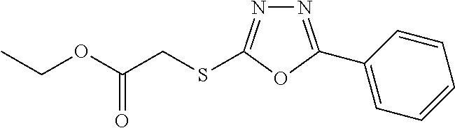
N1=C(C2=CC=CC=C2)OC(SCC(OCC)=O)=N1
